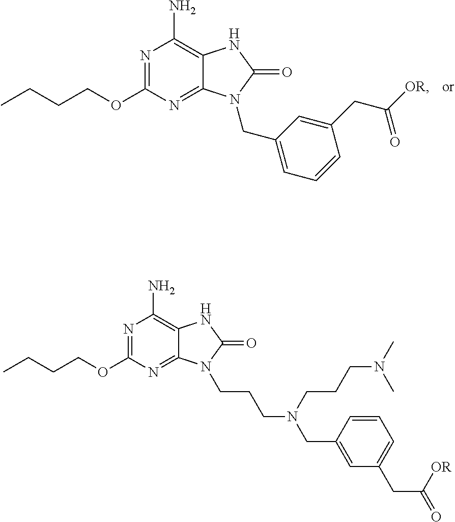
N1=C(OCCCC)N=C2C(=C1N)NC(=O)N2CC1=CC=CC(CC([OR])=O)=C1.N1=C(OCCCC)N=C2C(=C1N)NC(=O)N2CCCN(CC1=CC(CC(=O)[OR])=CC=C1)CCCN(C)C
